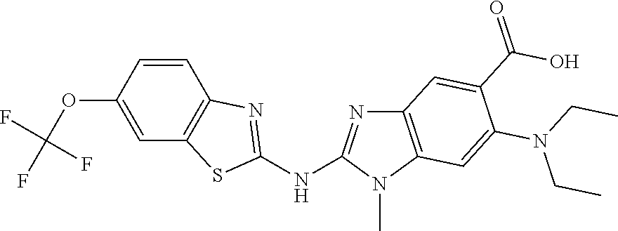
O(C1=CC2=C(C=C1)N=C(NC1=NC3=C(N1C)C=C(N(CC)CC)C(C(O)=O)=C3)S2)C(F)(F)F
